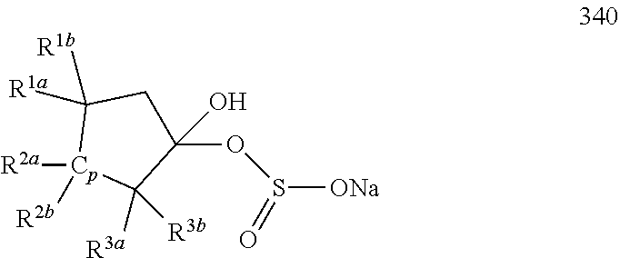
C1(OS([ONa])=O)(O)CC([R1b])([R1a])[Cp]([R2a])([R2b])C1([R3a])[R3b]
